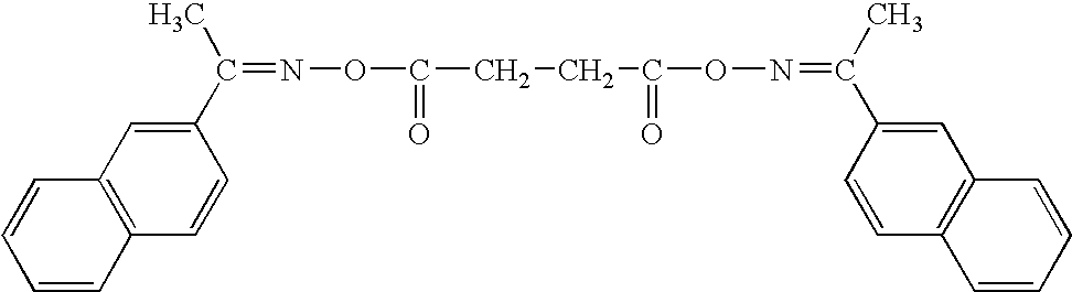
C12=C(C=C(C(C)=NOC(=O)CCC(=O)ON=C(C3=CC4=C(C=C3)C=CC=C4)C)C=C1)C=CC=C2
